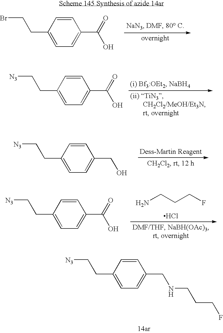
C1(CCBr)=CC=C(C(=O)O)C=C1.C1(CC[N3])=CC=C(C(=O)O)C=C1.C1(CC[N3])=CC=C(CO)C=C1.NCCCF.Cl.C1(CC[N3])=CC=C(C(O)=O)C=C1.C1(CC[N3])=CC=C(CNCCCF)C=C1
